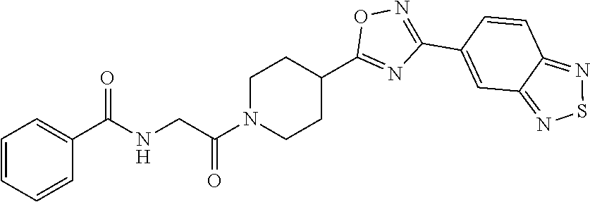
C1N(C(CNC(=O)C2=CC=CC=C2)=O)CCC(C2=NC(C3=CC4=NSN=C4C=C3)=NO2)C1
